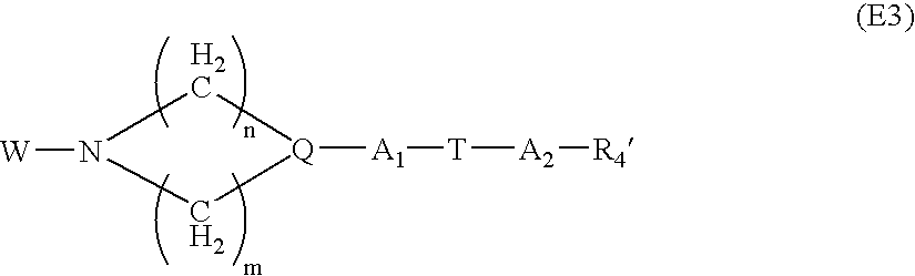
N1([W])C[Q]([A1][T][A2][R4])C1
